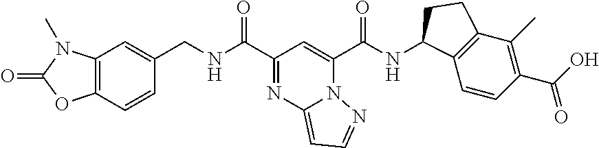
C1(C(NCC2=CC3=C(C=C2)OC(=O)N3C)=O)=NC2=CC=NN2C(C(NC2C3=C(C(C)=C(C(O)=O)C=C3)CC2)=O)=C1
